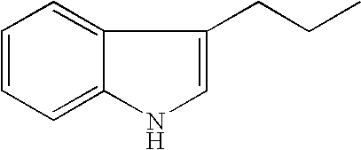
C1=CC=C2C(=C1)C(CCC)=CN2
